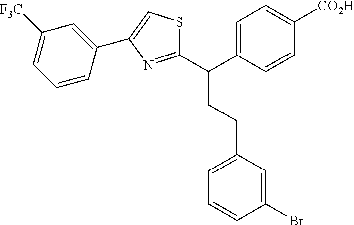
C1(C(C2=CC=C([CO2H])C=C2)CCC2=CC=CC(Br)=C2)=NC(C2=CC([F3C])=CC=C2)=CS1
